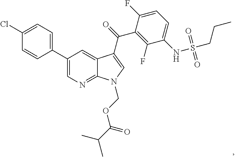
C1(Cl)=CC=C(C2=CN=C3C(=C2)C(C(=O)C2=C(F)C(NS(CCC)(=O)=O)=CC=C2F)=CN3COC(C(C)C)=O)C=C1
